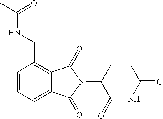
C1=CC=C2C(=C1CNC(C)=O)C(=O)N(C1C(=O)NC(=O)CC1)C2=O
